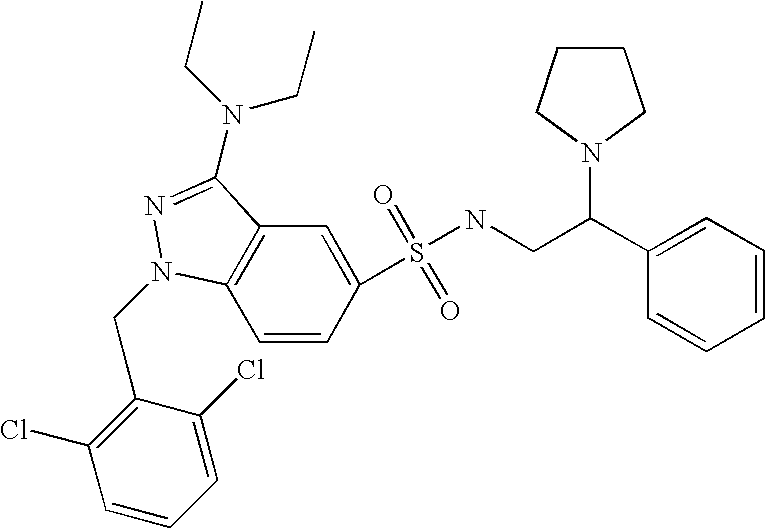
C1=CC(S(=O)(=O)NCC(C2=CC=CC=C2)N2CCCC2)=CC2=C1N(CC1=C(Cl)C=CC=C1Cl)N=C2N(CC)CC
